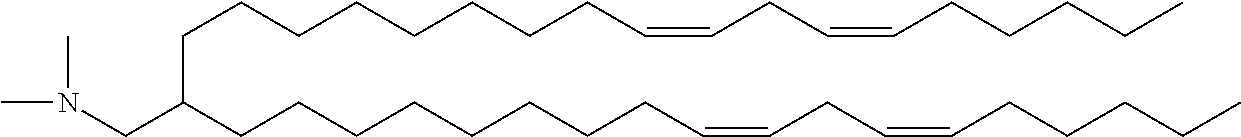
C(CCCCCCCCC=CCC=CCCCCC)(CCCCCCCCC=CCC=CCCCCC)CN(C)C
